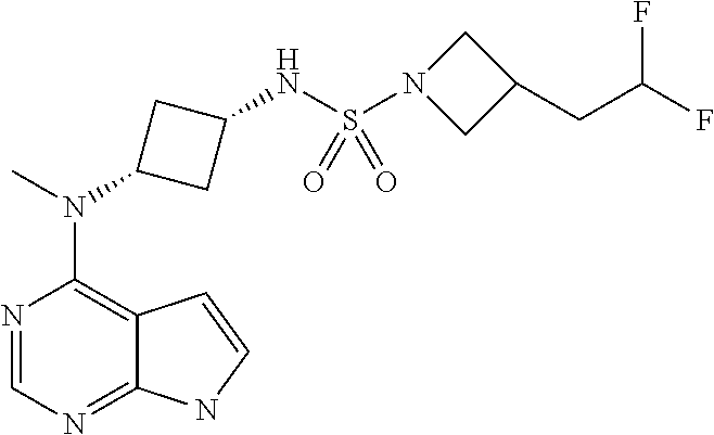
N1=CN=C2C(=C1N(C)C1CC(NS(N3CC(CC(F)F)C3)(=O)=O)C1)C=CN2
